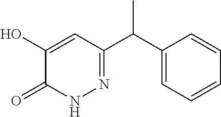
C1(O)=CC(C(C2=CC=CC=C2)C)=NNC1=O
